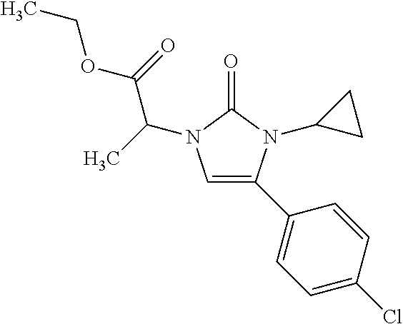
C1=C(C2=CC=C(Cl)C=C2)N(C2CC2)C(=O)N1C(C(=O)OCC)C
